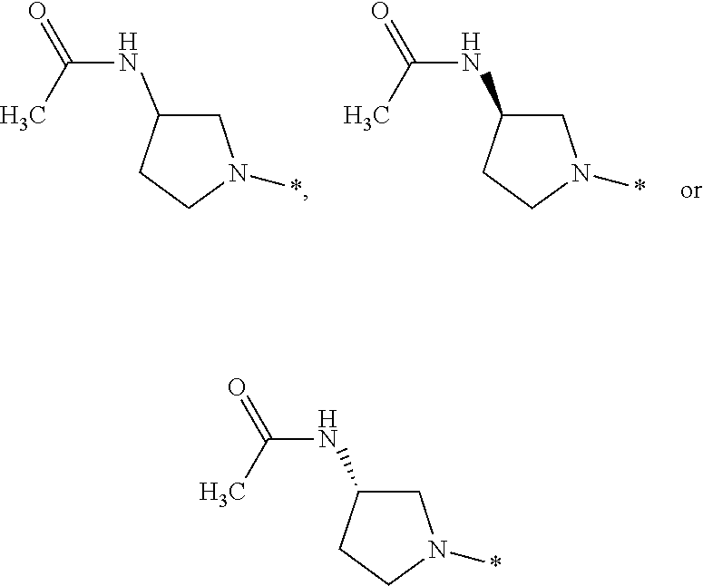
C1CN(*)CC1NC(C)=O.C1CN(*)CC1NC(C)=O.C1CN(*)CC1NC(C)=O
